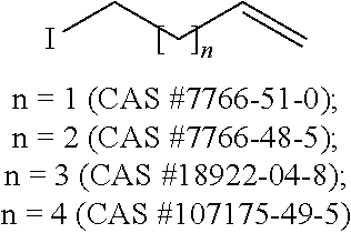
ICCC=C
